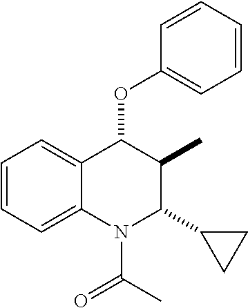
C1=CC=C2C(=C1)C(OC1=CC=CC=C1)C(C)C(C1CC1)N2C(C)=O
